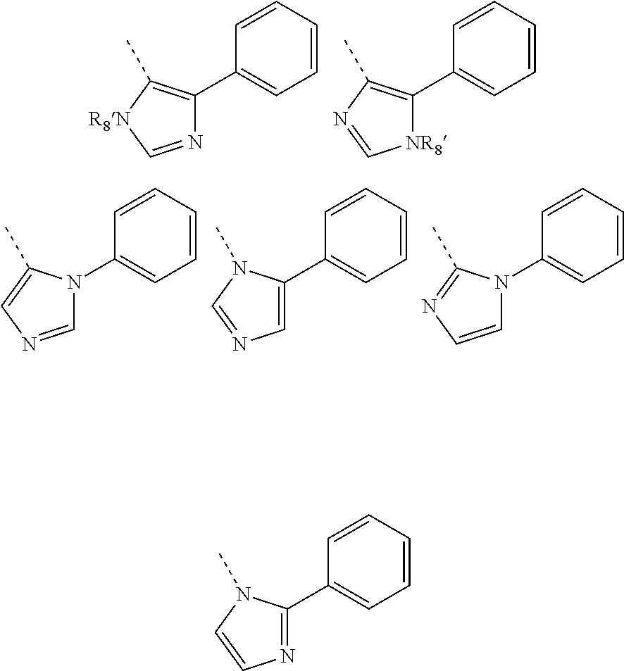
C1=CC(C2=C(C)[R8N]C=N2)=CC=C1.C1=CC(C2=C(C)N=C[NR8]2)=CC=C1.C1=CC(N2C=NC=C2C)=CC=C1.C1=CC(C2=CN=CN2C)=CC=C1.C1=CC(N2C=CN=C2C)=CC=C1.C1=CC(C2=NC=CN2C)=CC=C1
